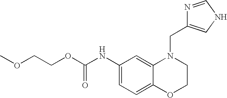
C1(NC(OCCOC)=O)=CC=C2C(=C1)N(CC1=CNC=N1)CCO2
